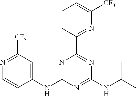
C1=CC(C2=NC(NC(C)C)=NC(NC3=CC([CF3])=NC=C3)=N2)=NC([CF3])=C1
